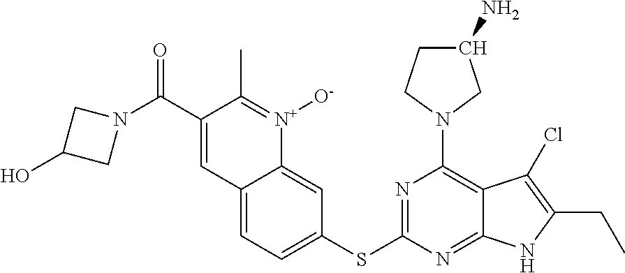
N1=C(SC2=CC=C3C(=C2)[N+]([O-])=C(C)C(C(=O)N2CC(O)C2)=C3)N=C2C(=C1N1CC(N)CC1)C(Cl)=C(CC)N2
